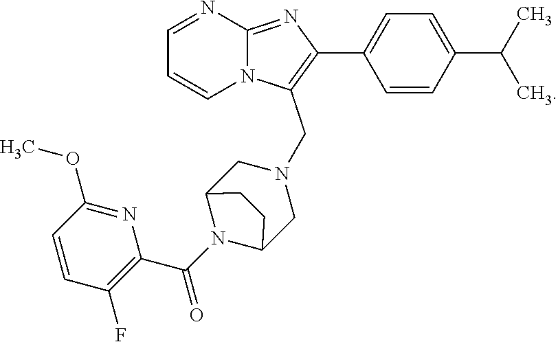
C1=NC2=NC(C3=CC=C(C(C)C)C=C3)=C(CN3CC4N(C(C5=C(F)C=CC(OC)=N5)=O)C(C3)CC4)N2C=C1
